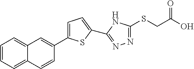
C1=C(C2=CC3=CC=CC=C3C=C2)SC(C2=NN=C(SCC(O)=O)N2)=C1
